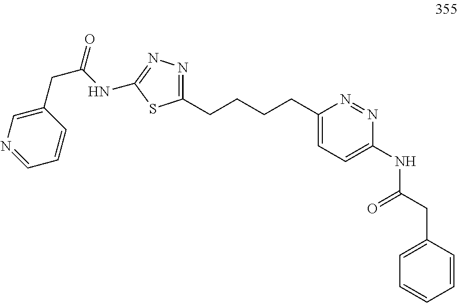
C1(CCCCC2=CC=C(NC(CC3=CC=CC=C3)=O)N=N2)=NN=C(NC(CC2=CN=CC=C2)=O)S1
